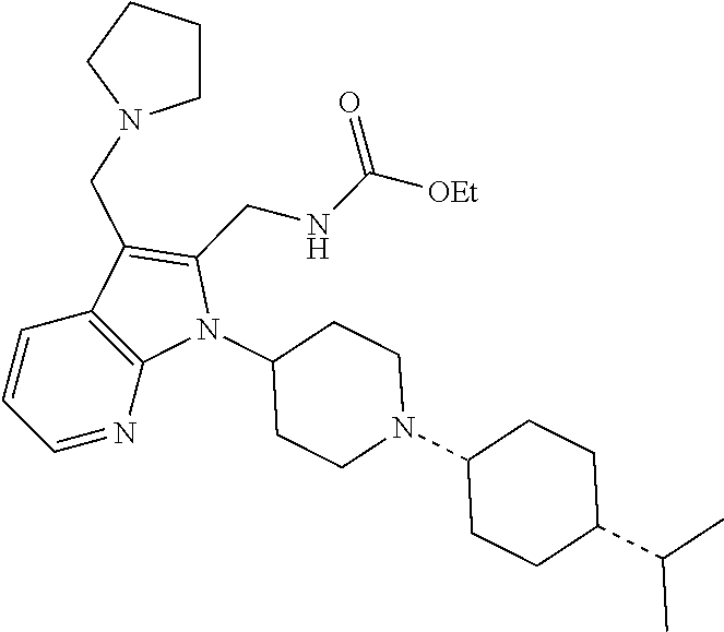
C1(CNC(=O)[OEt])=C(CN2CCCC2)C2=C(N1C1CCN(C3CCC(C(C)C)CC3)CC1)N=CC=C2
